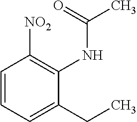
C1=CC=C(CC)C(NC(C)=O)=C1[NO2]
